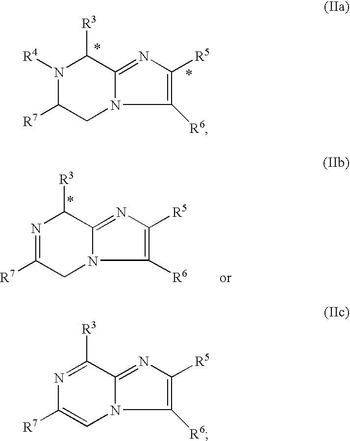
N1=C([R7])CN2C(=NC([R5])=C2[R6])C1[R3].N1([R4])C([R7])CN2C(=NC([R5])=C2[R6])C1[R3].N1=C([R3])C2=NC([R5])=C([R6])N2C=C1[R7]
